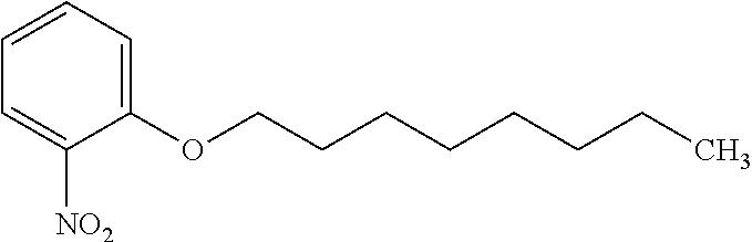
C1=CC=C(OCCCCCCCC)C([NO2])=C1
